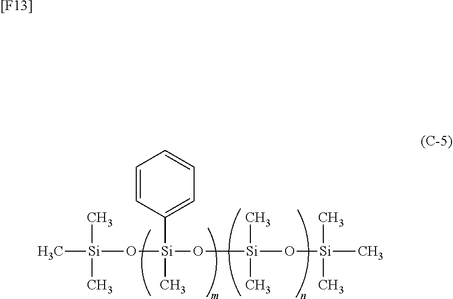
C[Si](C)(C)O[Si](O[Si](C)(C)O[Si](C)(C)C)(C1=CC=CC=C1)C.[[F13]]
